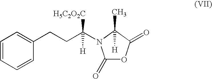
C1=CC=CC(CCC(N2C(=O)OC(=O)C2(C)[H])([H5C2O2C])[H])=C1
